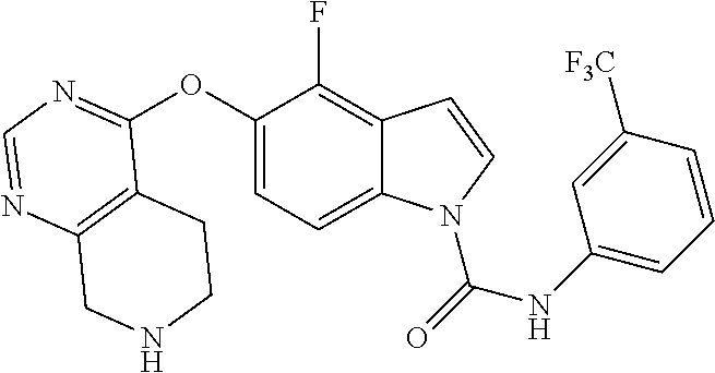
C12=C(N=CN=C1OC1=CC=C3C(=C1F)C=CN3C(=O)NC1=CC=CC([F3C])=C1)CNCC2
